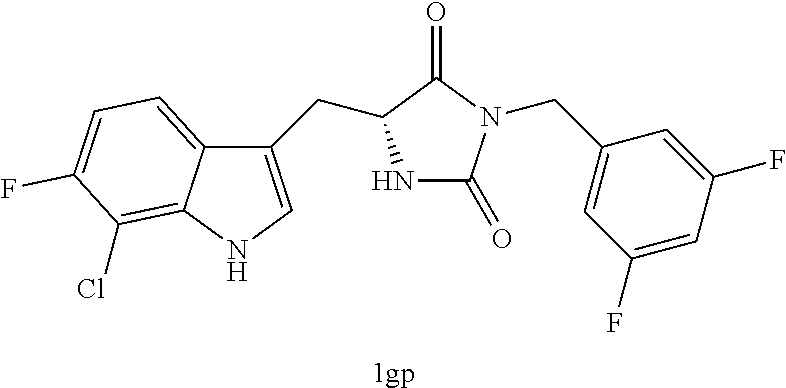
[1gp].N1C(=O)N(CC2=CC(F)=CC(F)=C2)C(=O)C1CC1=CNC2=C(Cl)C(F)=CC=C12
